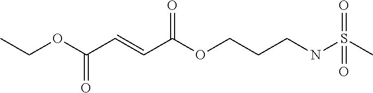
C(OC(C=CC(OCCCNS(C)(=O)=O)=O)=O)C
